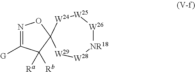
N1=C([G])C([Rb])([Ra])C2(O1)[W29][W28][NR18][W26][W25][W24]2
